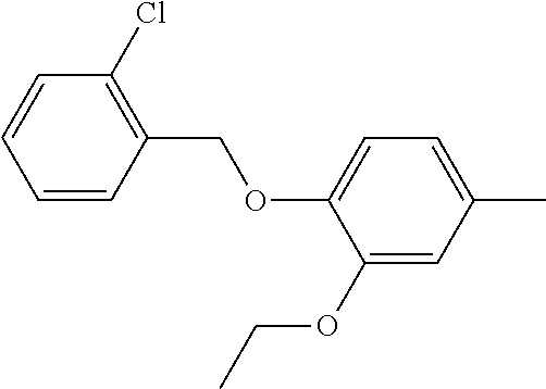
C1=CC(COC2=CC=C(C)C=C2OCC)=C(Cl)C=C1
